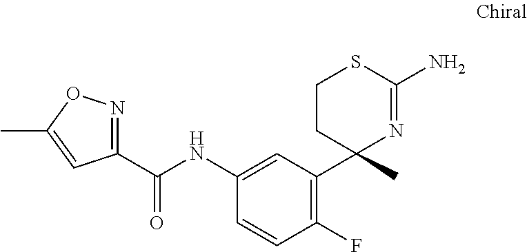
N1=C(C(NC2=CC(C3(C)N=C(N)SCC3)=C(F)C=C2)=O)C=C(C)O1
